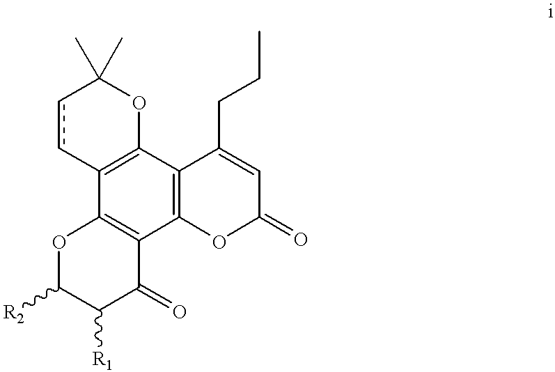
C12=C(C3=C(C4=C1ccC(C)(C)O4)C(CCC)=CC(=O)O3)C(=O)C([R1])C([R2])O2
